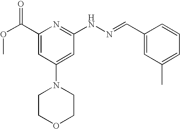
O(C(C1=CC(N2CCOCC2)=CC(NN=CC2=CC(C)=CC=C2)=N1)=O)C
